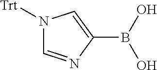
N1([Trt])C=NC(B(O)O)=C1
